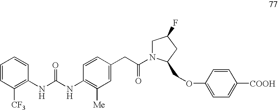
C1=CC([CF3])=C(NC(NC2=C([Me])C=C(CC(=O)N3CC(F)CC3COC3=CC=C([COOH])C=C3)C=C2)=O)C=C1
